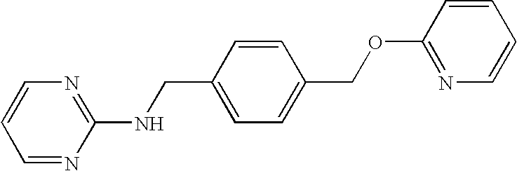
C1=CN=C(NCC2=CC=C(COC3=NC=CC=C3)C=C2)N=C1
